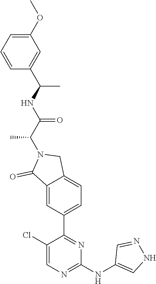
C1(Cl)=CN=C(NC2=CNN=C2)N=C1C1=CC=C2C(=C1)C(=O)N(C(C(NC(C)C1=CC(OC)=CC=C1)=O)C)C2
